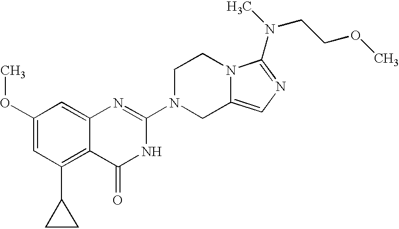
C1(OC)=CC(C2CC2)=C2C(=C1)N=C(N1CC3=CN=C(N(CCOC)C)N3CC1)NC2=O
